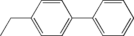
C(C1=CC=C(C2=CC=CC=C2)C=C1)C
